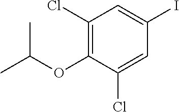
C1(Cl)=C(OC(C)C)C(Cl)=CC(I)=C1
